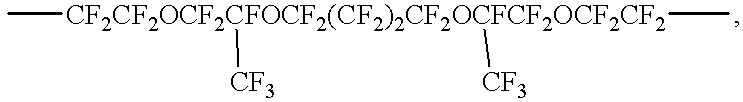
C[CF2CF2OCF2CFOCF2(CF2)2CF2OCFCF2OCF2CF2]([CF3])(C)[CF3]
